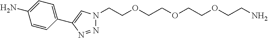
C(COCCOCCOCCN)N1N=NC(C2=CC=C(N)C=C2)=C1
